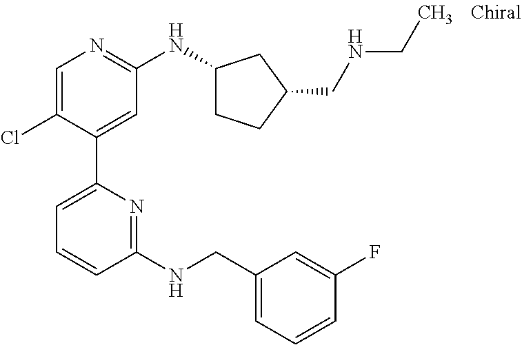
C1=C(Cl)C(C2=CC=CC(NCC3=CC=CC(F)=C3)=N2)=CC(NC2CCC(CNCC)C2)=N1
